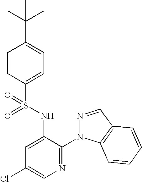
C1=CC(S(=O)(NC2=CC(Cl)=CN=C2N2N=CC3=C2C=CC=C3)=O)=CC=C1C(C)(C)C
